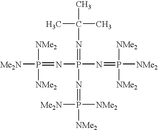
CC(C)(C)N=P(N=P([NMe2])([NMe2])[NMe2])(N=P([NMe2])([NMe2])[Me2N])N=P([NMe2])([Me2N])[NMe2]
